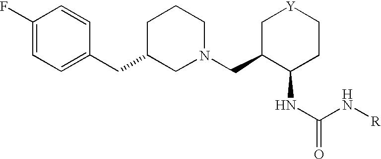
C1(F)=CC=C(CC2CN(CC3C(NC(=O)N[R])CC[Y]C3)CCC2)C=C1
